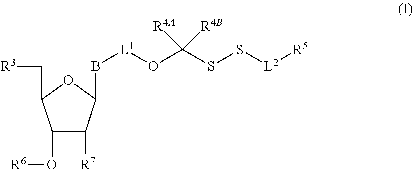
[L1](OC(SS[L2][R5])([R4A])[R4B])BC1OC(C[R3])C(O[R6])C1[R7]
